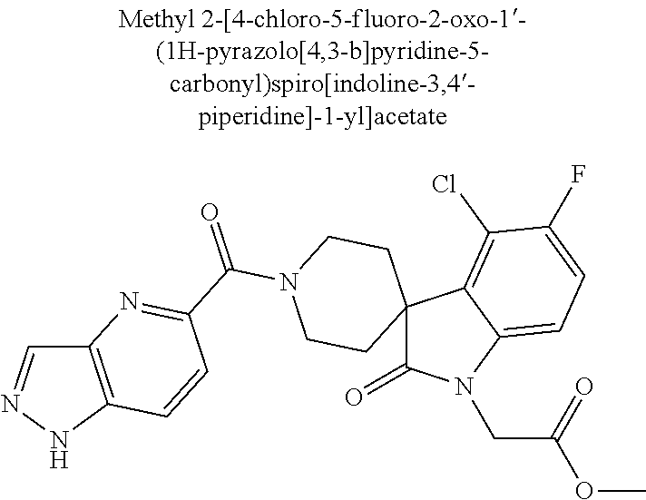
C1=NNC2=C1N=C(C(N1CCC3(CC1)C(=O)N(CC(=O)OC)C1=CC=C(F)C(Cl)=C31)=O)C=C2
